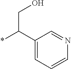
C1(C(*)CO)=CC=CN=C1
